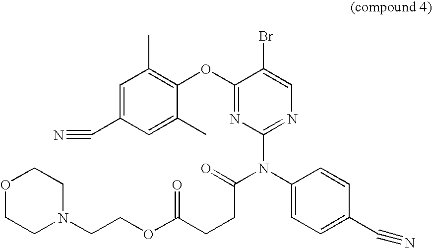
C1=C(C#N)C=C(C)C(OC2=NC(N(C3=CC=C(C#N)C=C3)C(=O)CCC(OCCN3CCOCC3)=O)=NC=C2Br)=C1C
